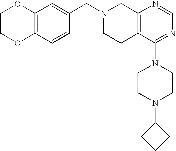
C1(CN2CCC3=C(C2)N=CN=C3N2CCN(C3CCC3)CC2)=CC2=C(C=C1)OCCO2
